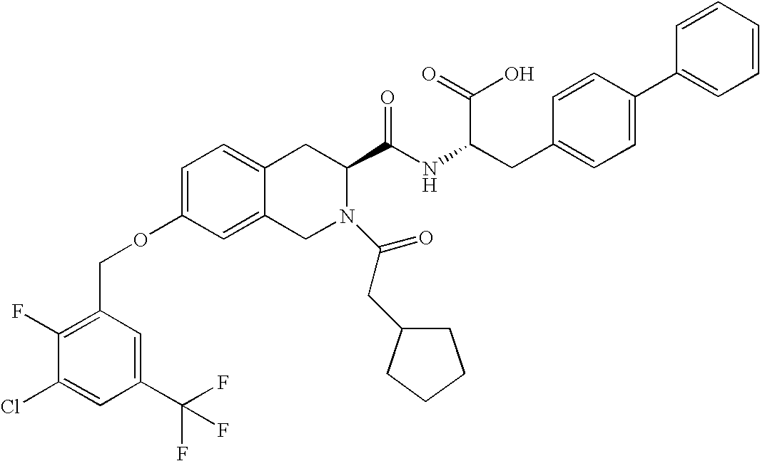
C12=CC=C(OCC3=C(F)C(Cl)=CC(C(F)(F)F)=C3)C=C1CN(C(CC1CCCC1)=O)C(C(NC(CC1=CC=C(C3=CC=CC=C3)C=C1)C(=O)O)=O)C2
